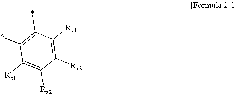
C1(*)=C(*)C([Rx4])=C([Rx3])C([Rx2])=C1[Rx1]
